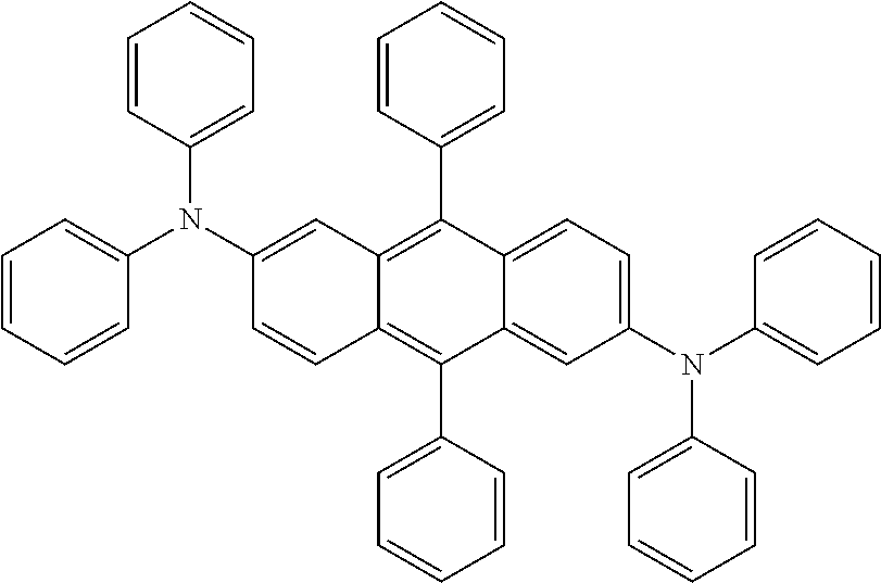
C1(C2=C3C(=C(C4=CC=CC=C4)C4=CC(N(C5=CC=CC=C5)C5=CC=CC=C5)=CC=C24)C=CC(N(C2=CC=CC=C2)C2=CC=CC=C2)=C3)=CC=CC=C1
